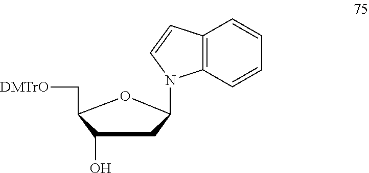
C1=CC2=C(C=C1)N(C1CC(O)C(C[DMTrO])O1)C=C2
